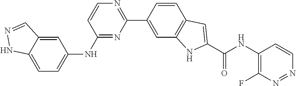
C1=C2C(=CC(NC3=NC(C4=CC5=C(C=C4)C=C(C(NC4=C(F)N=NC=C4)=O)N5)=NC=C3)=C1)C=NN2
